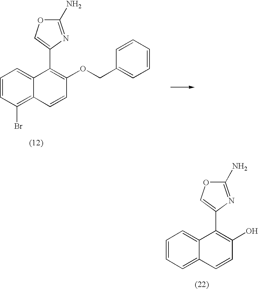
C1=CC(Br)=C2C(=C1)C(C1=COC(N)=N1)=C(OCC1=CC=CC=C1)C=C2.C1=CC=C2C(=C1)C(C1=COC(N)=N1)=C(O)C=C2
